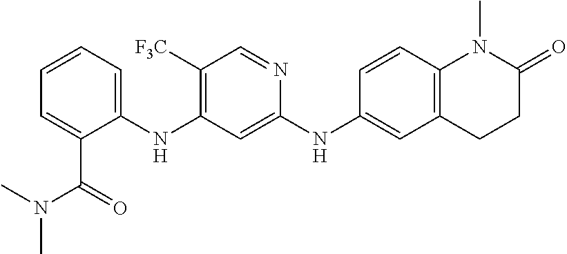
C1=CC=C(C(N(C)C)=O)C(NC2=C([F3C])C=NC(NC3=CC4=C(C=C3)N(C)C(=O)CC4)=C2)=C1
